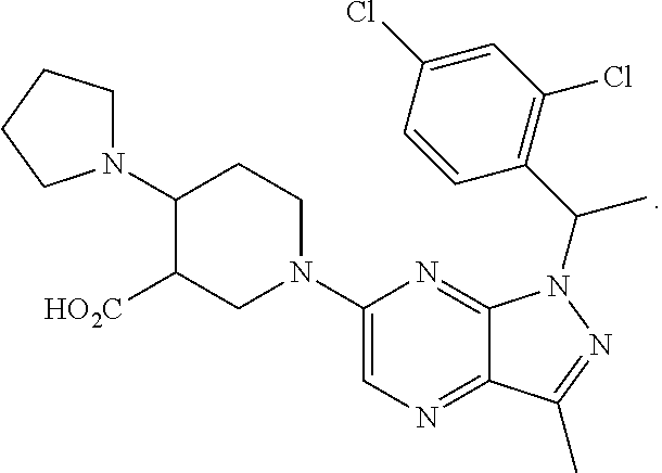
N1(C2C([HO2C])CN(C3=CN=C4C(=N3)N(C(C3=C(Cl)C=C(Cl)C=C3)C)N=C4C)CC2)CCCC1
